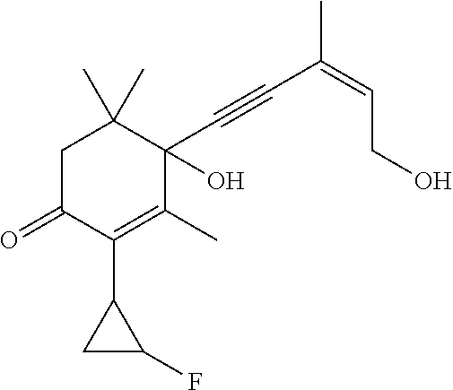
C1C(=O)C(C2CC2F)=C(C)C(C#CC(=CCO)C)(O)C1(C)C
